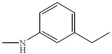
C1(CC)=CC=CC(NC)=C1
